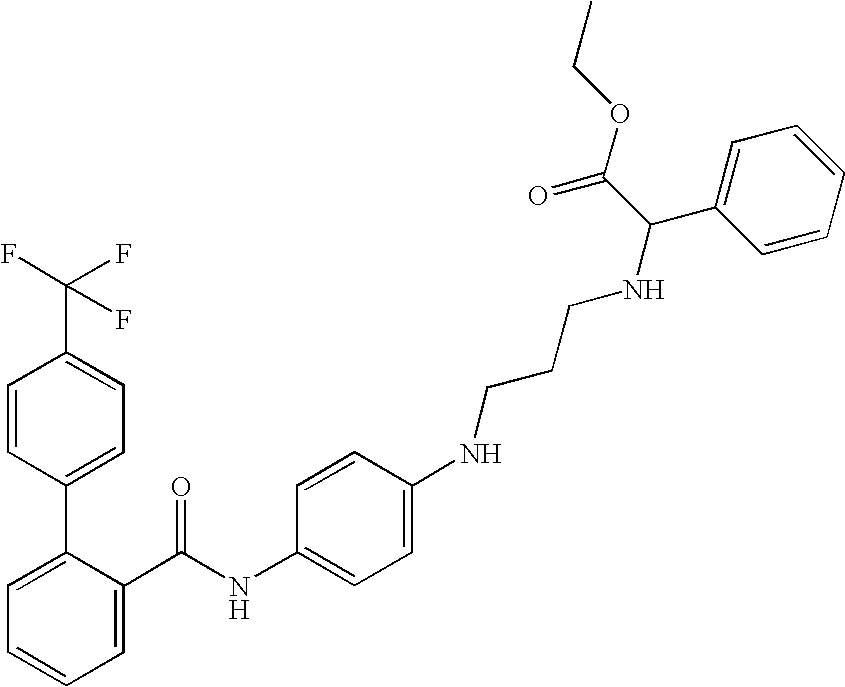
C1=C(C(NC2=CC=C(NCCCNC(C3=CC=CC=C3)C(OCC)=O)C=C2)=O)C(C2=CC=C(C(F)(F)F)C=C2)=CC=C1
